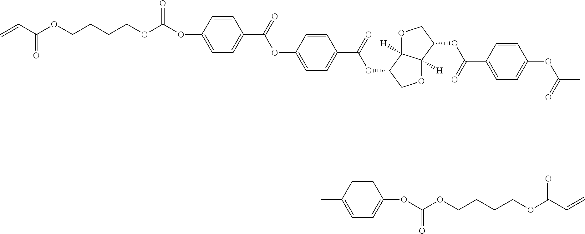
C=CC(OCCCCOC(OC1=CC=C(C(OC2=CC=C(C(OC3COC4([H])C3([H])OCC4OC(=O)C3=CC=C(OC(=O)C)C=C3)=O)C=C2)=O)C=C1)=O)=O.C(OCCCCOC(C=C)=O)(=O)OC1=CC=C(C)C=C1
